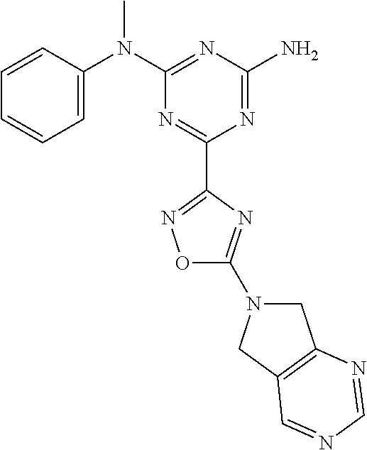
C1=CC(N(C2=NC(N)=NC(C3=NOC(N4CC5=C(C4)C=NC=N5)=N3)=N2)C)=CC=C1
